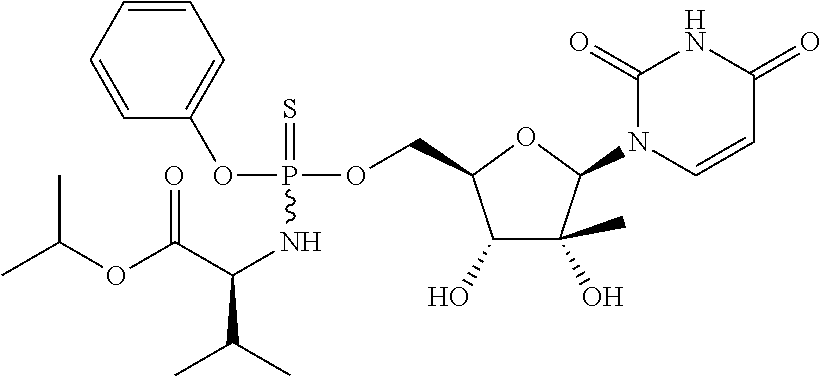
C1(=O)N(C2C(C)(O)C(O)C(COP(OC3=CC=CC=C3)(=S)NC(C(C)C)C(OC(C)C)=O)O2)C=CC(=O)N1
